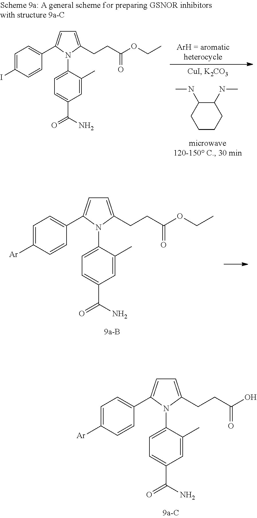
C1=C(N2C(CCC(O)=O)=CC=C2C2=CC=C([Ar])C=C2)C(C)=CC(C(N)=O)=C1.C1=C(N2C(CCC(OCC)=O)=CC=C2C2=CC=C([Ar])C=C2)C(C)=CC(C(N)=O)=C1.C1(NC)CCCCC1NC.C1=C(N2C(CCC(OCC)=O)=CC=C2C2=CC=C(I)C=C2)C(C)=CC(C(N)=O)=C1
